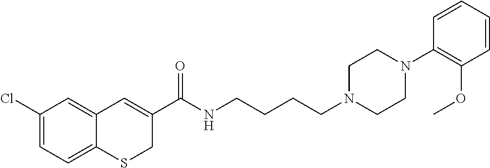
C1(Cl)=CC=C2C(=C1)C=C(C(NCCCCN1CCN(C3=C(OC)C=CC=C3)CC1)=O)CS2
